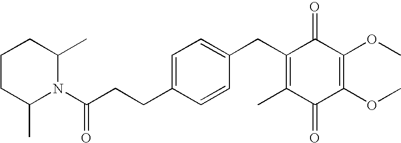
C1(=O)C(C)=C(CC2=CC=C(CCC(N3C(C)CCCC3C)=O)C=C2)C(=O)C(OC)=C1OC
